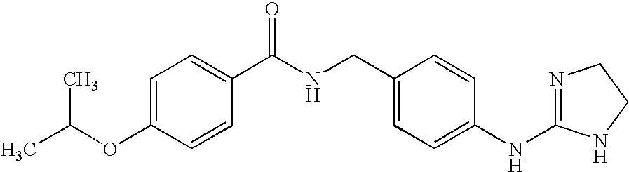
C1=C(OC(C)C)C=CC(C(NCC2=CC=C(NC3=NCCN3)C=C2)=O)=C1
